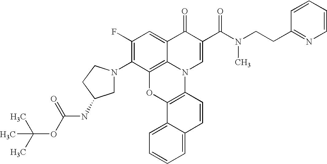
C1(F)=C(N2CC(NC(=O)OC(C)(C)C)CC2)C2=C3C(=C1)C(=O)C(C(N(CCC1=NC=CC=C1)C)=O)=CN3C1=C(O2)C2=CC=CC=C2C=C1
